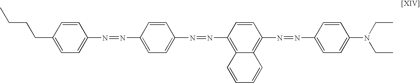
C1=CC(CCCC)=CC=C1N=NC1=CC=C(N=NC2=C3C(=C(N=NC4=CC=C(N(CC)CC)C=C4)C=C2)C=CC=C3)C=C1
